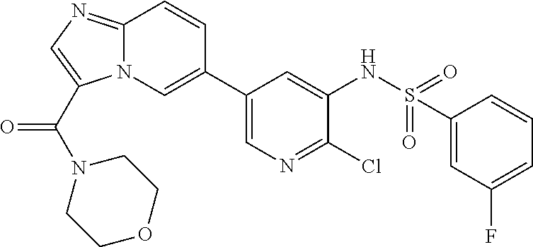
N12C(=NC=C1C(N1CCOCC1)=O)C=CC(C1=CN=C(Cl)C(NS(=O)(=O)C3=CC(F)=CC=C3)=C1)=C2
